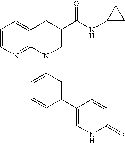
C1=CN=C2C(=C1)C(=O)C(C(NC1CC1)=O)=CN2C1=CC=CC(C2=CNC(=O)C=C2)=C1
